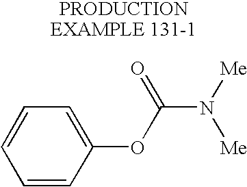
C1=CC(OC(N([Me])[Me])=O)=CC=C1
